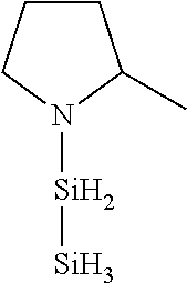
[Si]([Si])N1CCCC1C
